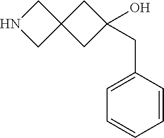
C1NCC12CC(O)(CC1=CC=CC=C1)C2
